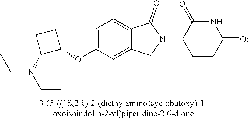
C1=C(OC2CCC2N(CC)CC)C=C2C(=C1)C(=O)N(C1CCC(=O)NC1=O)C2
